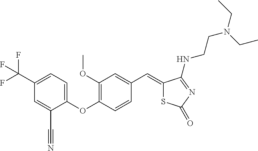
C1=C(C#N)C(OC2=C(OC)C=C(C=C3SC(=O)N=C3NCCN(CC)CC)C=C2)=CC=C1C(F)(F)F
